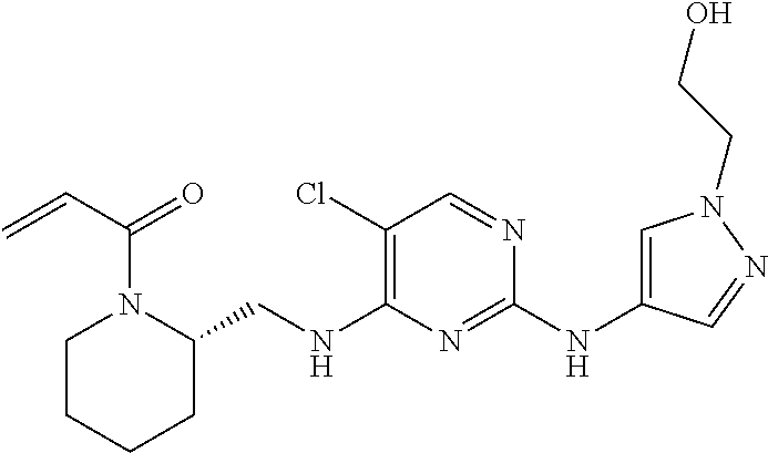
C1(Cl)=C(NCC2N(C(=O)C=C)CCCC2)N=C(NC2=CN(CCO)N=C2)N=C1
